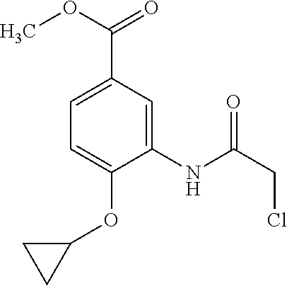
C1(NC(CCl)=O)=CC(C(OC)=O)=CC=C1OC1CC1
